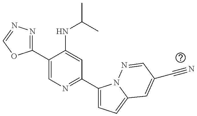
C1(C2=NN=CO2)=CN=C(C2=CC=C3N2N=CC(C#N)=C3)C=C1NC(C)C
